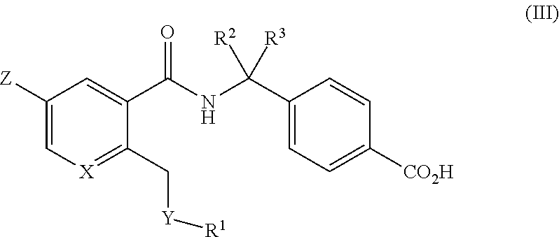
C1(C(=O)NC(C2=CC=C([CO2H])C=C2)([R3])[R2])=CC([Z])=C[X]=C1C[Y][R1]
